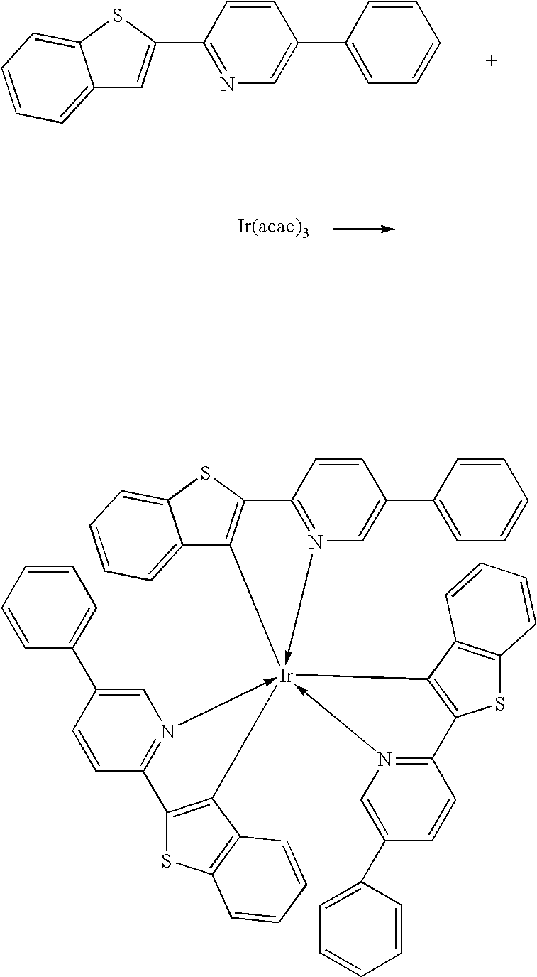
C12=CC=CC=C1SC(C1=NC=C(C3=CC=CC=C3)C=C1)=C2.C1=CC=CC=C1C1=CN2->[Ir]34(-N5=C(C6=C3C3=CC=CC=C3S6)C=CC(C3=CC=CC=C3)=C5)(-N3=C(C5=C4C4=C(S5)C=CC=C4)C=CC(C4=CC=CC=C4)=C3)C3=C(C=2C=C1)SC1=C3C=CC=C1
